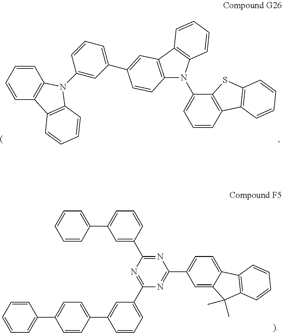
C1=CC2=C(C(N3C4=C(C5=C3C=CC=C5)C=C(C3=CC=CC(N5C6=C(C=CC=C6)C6=C5C=CC=C6)=C3)C=C4)=C1)SC1=C2C=CC=C1.C1=CC=CC=C1C1=CC=C(C2=CC(C3=NC(C4=CC(C5=CC=CC=C5)=CC=C4)=NC(C4=CC=C5C(=C4)C(C)(C)C4=C5C=CC=C4)=N3)=CC=C2)C=C1
